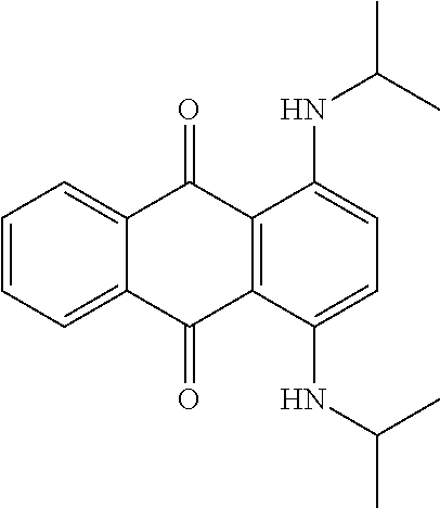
C1=CC=C2C(=C1)C(=O)C1=C(C2=O)C(NC(C)C)=CC=C1NC(C)C
